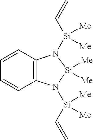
C12=C(C=CC=C1)N([Si](C=C)([Me])[Me])[Si]([Me])([Me])N2[Si](C=C)([Me])[Me]
